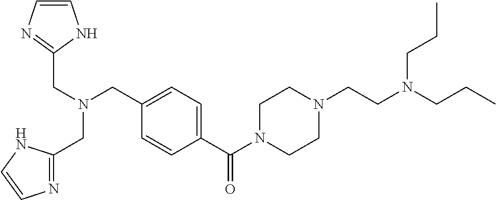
C1=C(C(=O)N2CCN(CCN(CCC)CCC)CC2)C=CC(CN(CC2=NC=CN2)CC2=NC=CN2)=C1
